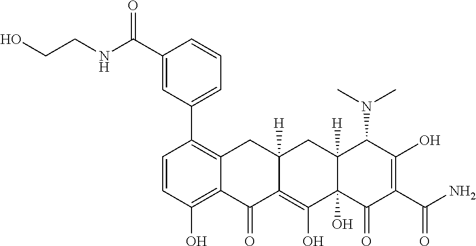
C1=CC(O)=C2C(=C1C1=CC=CC(C(NCCO)=O)=C1)CC1([H])C(=C(O)C3(O)C([H])(C1)C(N(C)C)C(O)=C(C(=O)N)C3=O)C2=O
